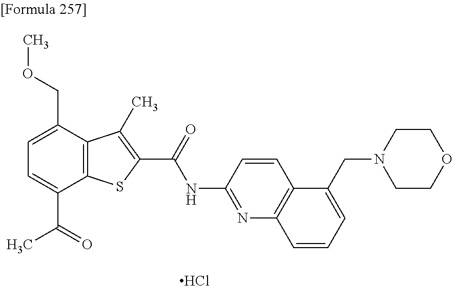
Cl.C1=C(C(=O)C)C2=C(C(COC)=C1)C(C)=C(C(=O)NC1=NC3=C(C=C1)C(CN1CCOCC1)=CC=C3)S2
